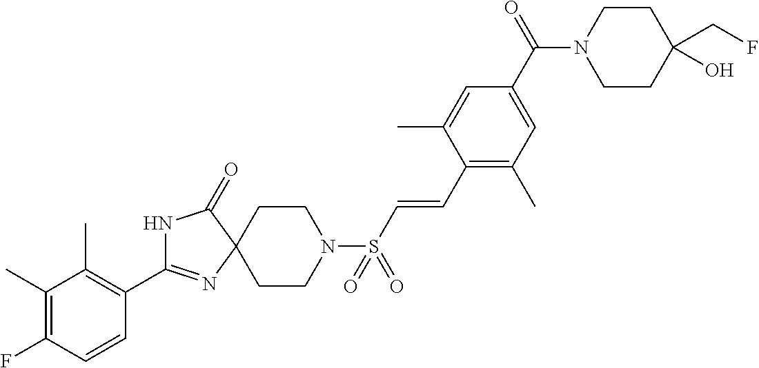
N1C(C2=C(C)C(C)=C(F)C=C2)=NC2(C1=O)CCN(S(C=CC1=C(C)C=C(C(N3CCC(CF)(O)CC3)=O)C=C1C)(=O)=O)CC2
